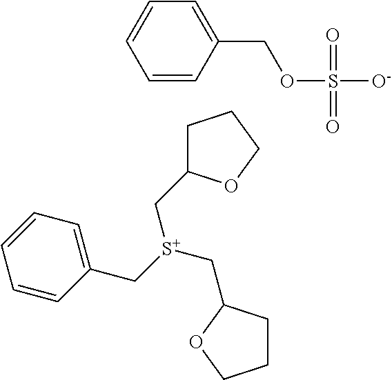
C1=CC=C(C[S+](CC2CCCO2)CC2CCCO2)C=C1.C1=CC(COS([O-])(=O)=O)=CC=C1
